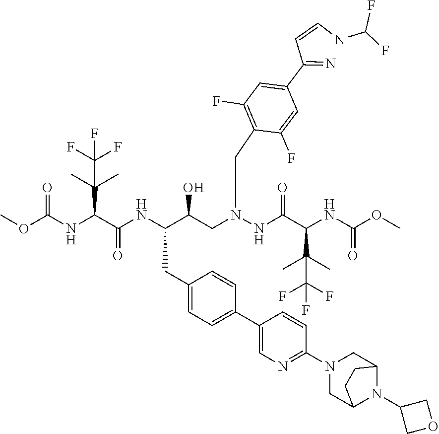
COC(NC(C(NC(C(CN(NC(C(NC(OC)=O)C(C)(C)C(F)(F)F)=O)CC1=C(F)C=C(C(=N)C=CNC(F)F)C=C1F)O)CC1=CC=C(C2=CN=C(N3CC4N(C5COC5)C(C3)CC4)C=C2)C=C1)=O)C(C)(C)C(F)(F)F)=O
